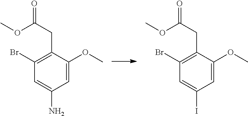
C(C1=C(Br)C=C(N)C=C1OC)C(OC)=O.C(C1=C(Br)C=C(I)C=C1OC)C(OC)=O
